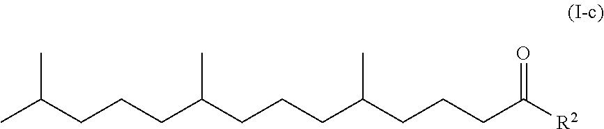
CC(CCCC(CCCC(CCCC([R2])=O)C)C)C
